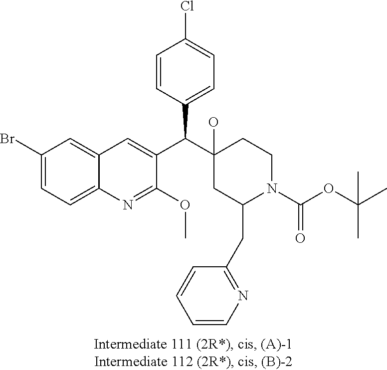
C1(Br)=CC=C2C(=C1)C=C(C(C1(O)CC(CC3=NC=CC=C3)N(C(OC(C)(C)C)=O)CC1)C1=CC=C(Cl)C=C1)C(OC)=N2
